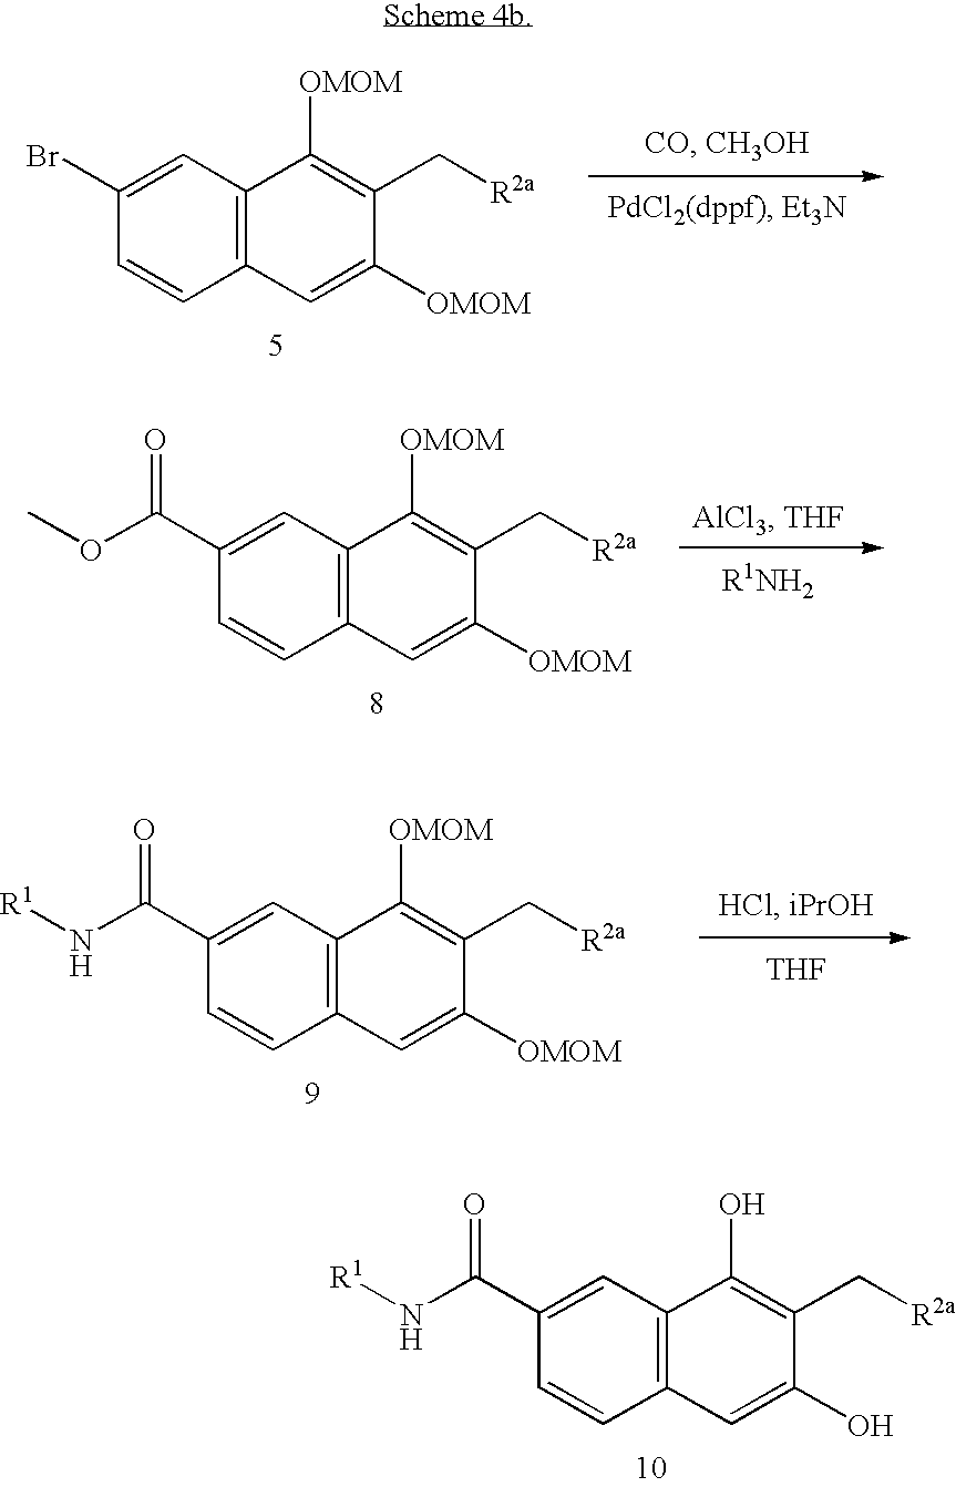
C1(Br)=CC2=C(C=C1)C=C([OMOM])C(C[R2a])=C2[OMOM].C1(C(N[R1])=O)=CC2=C(C=C1)C=C([OMOM])C(C[R2a])=C2[OMOM].[THF].C1(C(N[R1])=O)=CC2=C(C=C1)C=C(O)C(C[R2a])=C2O.C1(C(OC)=O)=CC2=C(C=C1)C=C([OMOM])C(C[R2a])=C2[OMOM]
